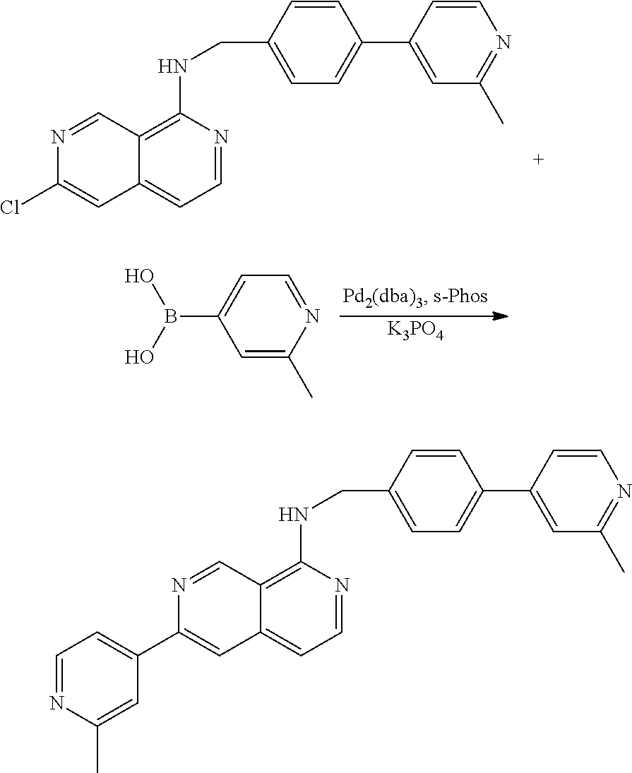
N1=CC2=C(NCC3=CC=C(C4=CC(C)=NC=C4)C=C3)N=CC=C2C=C1Cl.[K3PO4].C1=C(C)N=CC=C1B(O)O.N1=CC2=C(NCC3=CC=C(C4=CC(C)=NC=C4)C=C3)N=CC=C2C=C1C1=CC=NC(C)=C1
